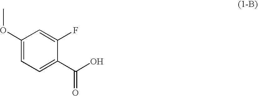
C1(OC)=CC=C(C(O)=O)C(F)=C1
